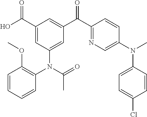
C1(C(O)=O)=CC(N(C2=C(OC)C=CC=C2)C(=O)C)=CC(C(C2=NC=C(N(C)C3=CC=C(Cl)C=C3)C=C2)=O)=C1
